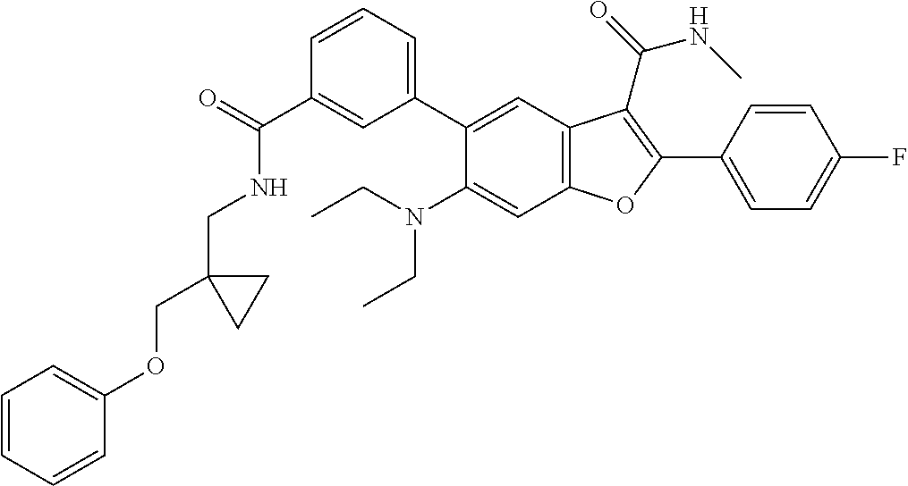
C1=CC=C(C2=CC3=C(C=C2N(CC)CC)OC(C2=CC=C(F)C=C2)=C3C(=O)NC)C=C1C(=O)NCC1(COC2=CC=CC=C2)CC1
